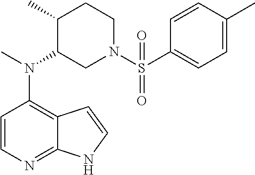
C12=C(N(C)C3CN(S(=O)(C4=CC=C(C)C=C4)=O)CCC3C)C=CN=C1NC=C2
